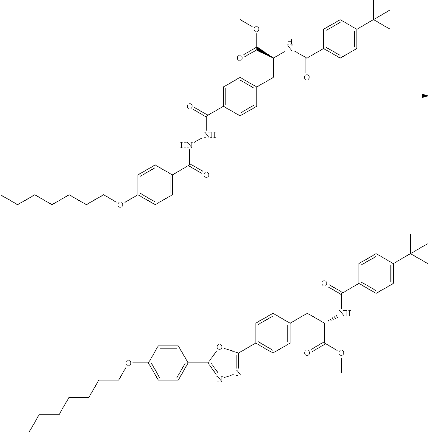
C1=C(C(=O)NNC(C2=CC=C(OCCCCCCC)C=C2)=O)C=CC(CC(C(OC)=O)NC(C2=CC=C(C(C)(C)C)C=C2)=O)=C1.C1(C2=CC=C(OCCCCCCC)C=C2)=NN=C(C2=CC=C(CC(C(OC)=O)NC(C3=CC=C(C(C)(C)C)C=C3)=O)C=C2)O1
